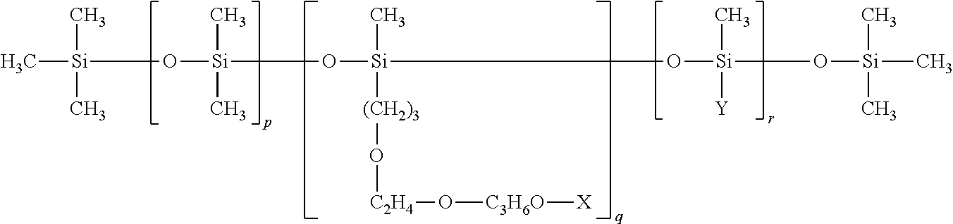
C[Si](O[Si](C)(C)O[Si](C)([(CH2)3]O[C2H4]O[C3H6O][X])O[Si](O[Si](C)(C)C)(C)[Y])(C)C
